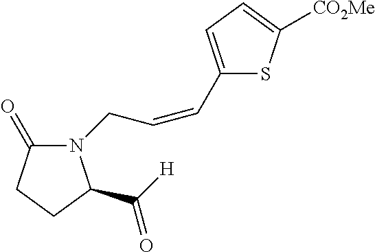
N1(CC=CC2=CC=C([CO2Me])S2)C(=O)CCC1C([H])=O
